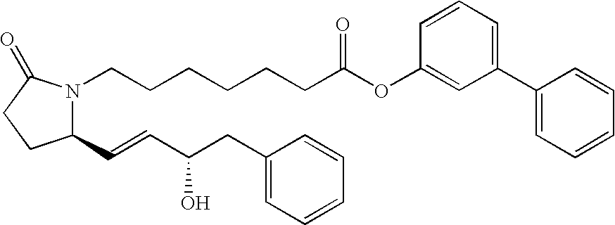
C1(C=CC(CC2=CC=CC=C2)O)N(CCCCCCC(OC2=CC(C3=CC=CC=C3)=CC=C2)=O)C(=O)CC1
